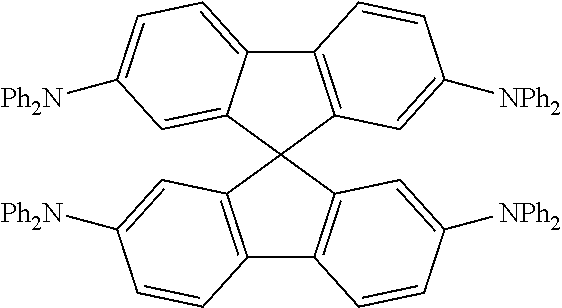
C12=C(C3(C4=C1C=CC([NPh2])=C4)C1=CC([Ph2N])=CC=C1C1=C3C=C([NPh2])C=C1)C=C([Ph2N])C=C2
